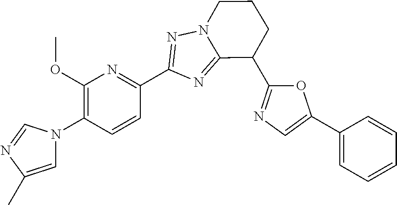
C1=C(C)N=CN1C1=C(OC)N=C(C2=NN3CCCC(C4=NC=C(C5=CC=CC=C5)O4)C3=N2)C=C1
